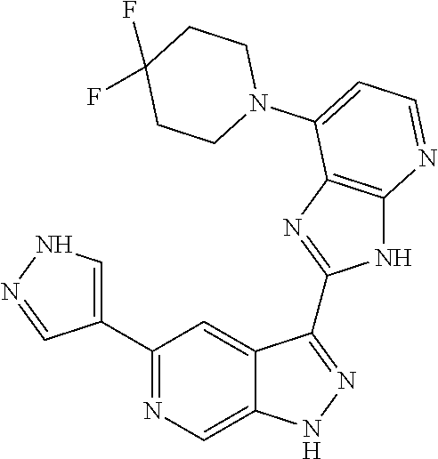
C1(C2=NC=C3C(=C2)C(C2=NC4=C(N2)N=CC=C4N2CCC(F)(F)CC2)=NN3)=CNN=C1
